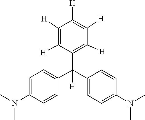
C1=CC(N(C)C)=CC=C1C(C1=C([H])C([H])=C([H])C([H])=C1[H])(C1=CC=C(N(C)C)C=C1)[H]
